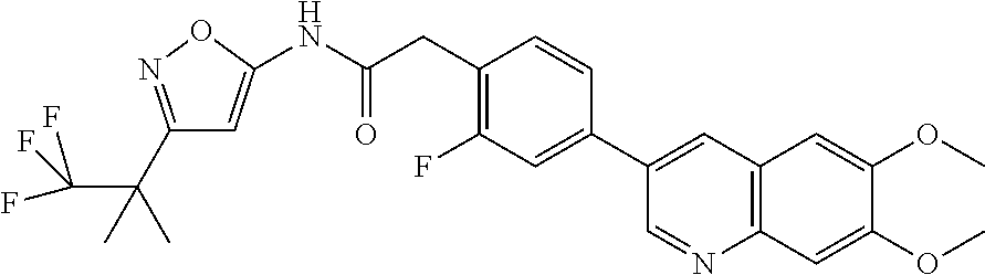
N(C(CC1=C(F)C=C(C2=CC3=C(N=C2)C=C(OC)C(OC)=C3)C=C1)=O)C1=CC(C(C)(C(F)(F)F)C)=NO1
